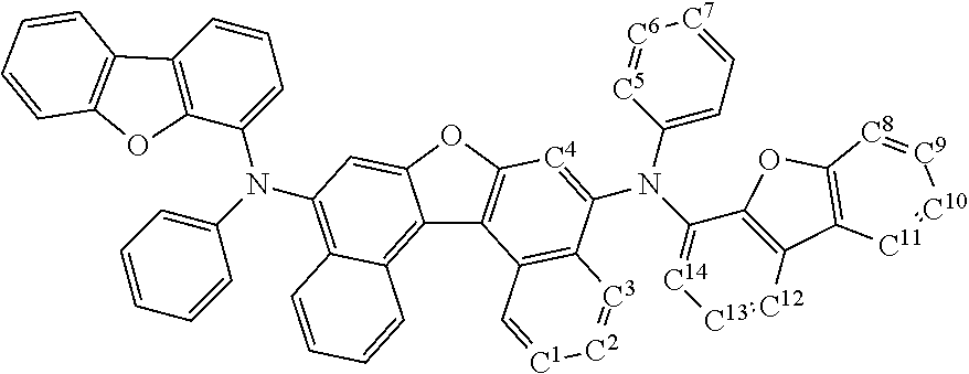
C12=C3C(=C(N(C4=CC=CC5=C4OC4=C5C=CC=C4)C4=CC=CC=C4)C=C1OC1=C2C2=C(C(N(C4=CC=[C7][C6]=[C5]4)C4=[C14][C13]=[C12]C5=C4OC4=C5[C11]=[C10][C9]=[C8]4)=[C4]1)[C3]=[C2][C1]=C2)C=CC=C3
